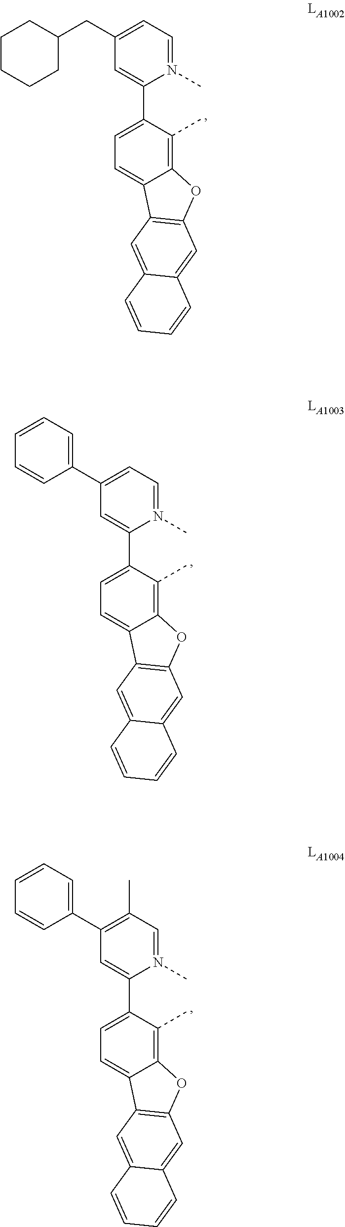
C(C1CCCCC1)C1=CC=N(C)C(C2=CC=C3C(=C2C)OC2=C3C=C3C(=C2)C=CC=C3)=C1.C1(C2=CC=N(C)C(C3=CC=C4C(=C3C)OC3=C4C=C4C(=C3)C=CC=C4)=C2)=CC=CC=C1.C1(C2=C(C)C=N(C)C(C3=CC=C4C(=C3C)OC3=C4C=C4C(=C3)C=CC=C4)=C2)=CC=CC=C1
